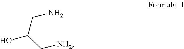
OC(C[NH2])CN
